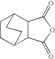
C1CC2C3C(C1CC2)C(=O)OC3=O
